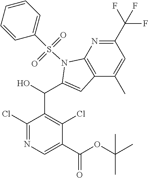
C1(Cl)=NC=C(C(OC(C)(C)C)=O)C(Cl)=C1C(O)C1=CC2=C(N=C(C(F)(F)F)C=C2C)N1S(C1=CC=CC=C1)(=O)=O
